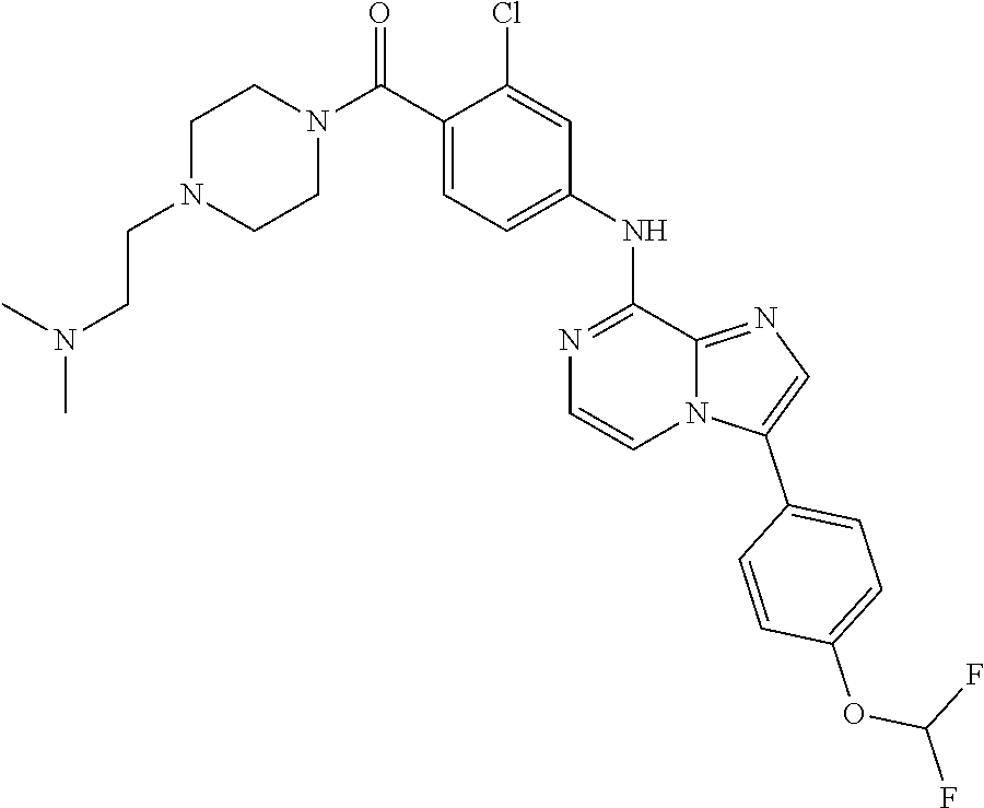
C1N(CCN(C)C)CCN(C(C2=CC=C(NC3=NC=CN4C3=NC=C4C3=CC=C(OC(F)F)C=C3)C=C2Cl)=O)C1
